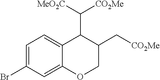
C1=C(Br)C=C2C(=C1)C(C([MeO2C])[CO2Me])C(C[CO2Me])CO2
